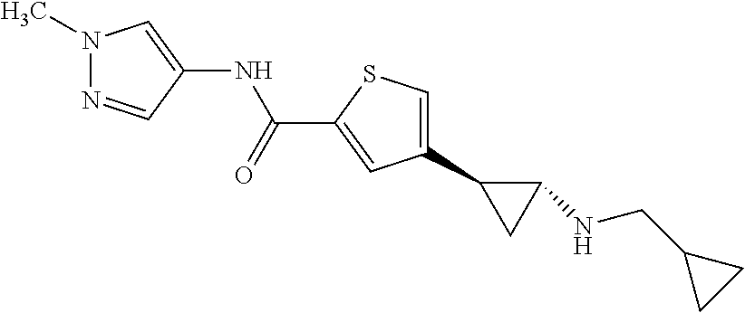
C1(C2CC2NCC2CC2)=CSC(C(NC2=CN(C)N=C2)=O)=C1
